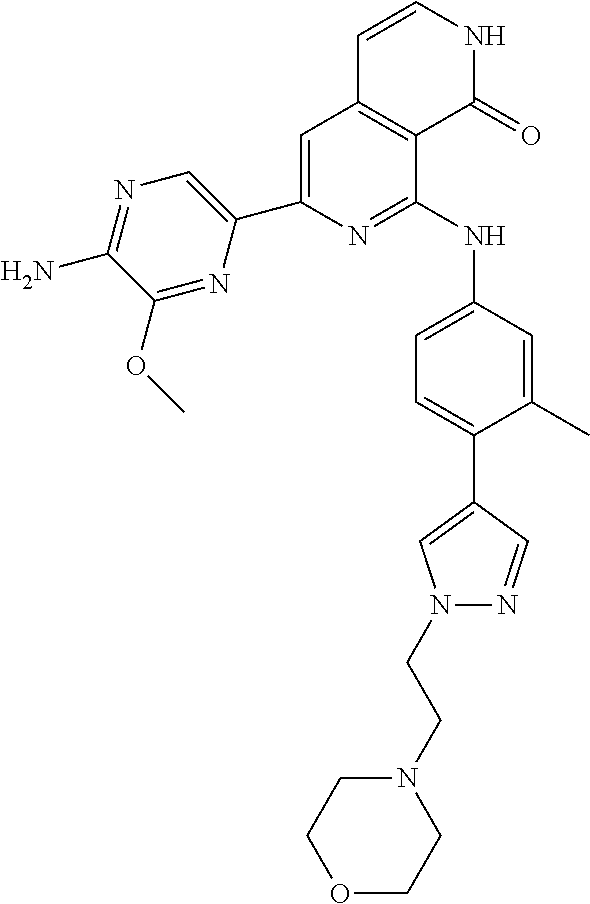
C1(C2=CC3=C(C(NC4=CC=C(C5=CN(CCN6CCOCC6)N=C5)C(C)=C4)=N2)C(=O)NC=C3)=CN=C(N)C(OC)=N1
